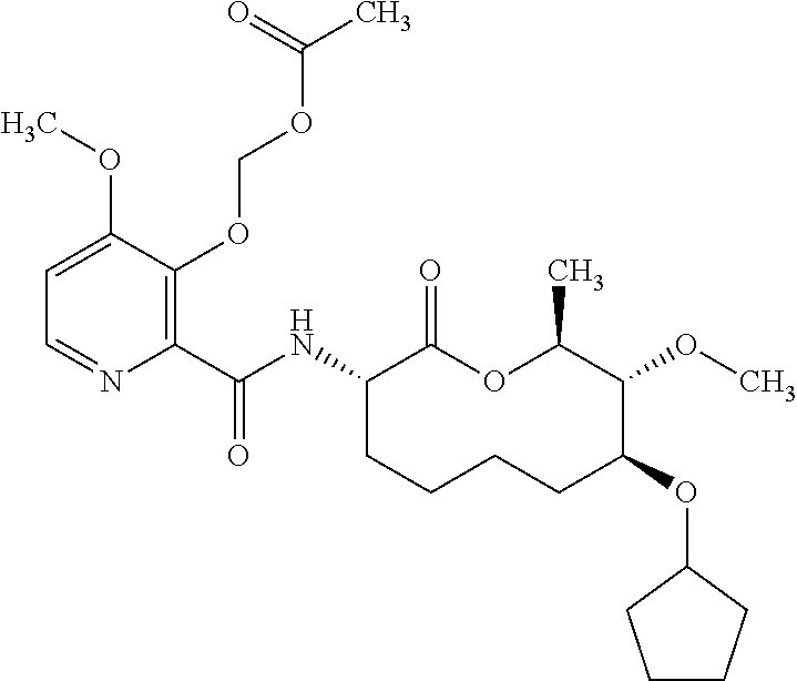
C1(C(NC2C(=O)OC(C)C(OC)C(OC3CCCC3)CCCC2)=O)=C(OCOC(C)=O)C(OC)=CC=N1
